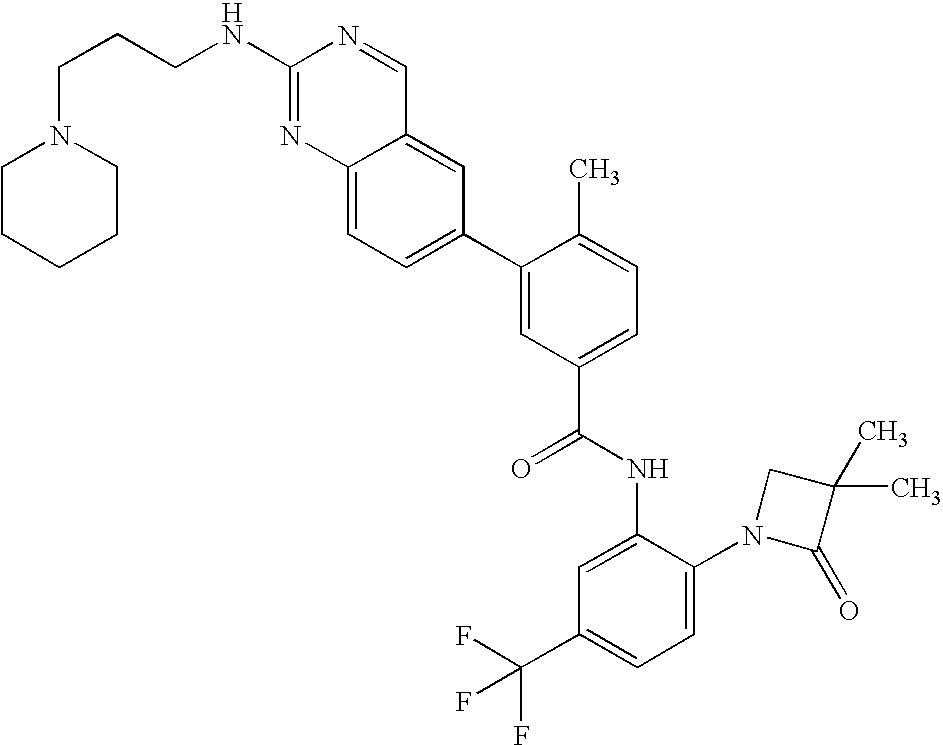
C12=CC=C(C3=CC(C(NC4=CC(C(F)(F)F)=CC=C4N4C(=O)C(C)(C)C4)=O)=CC=C3C)C=C1C=NC(NCCCN1CCCCC1)=N2
